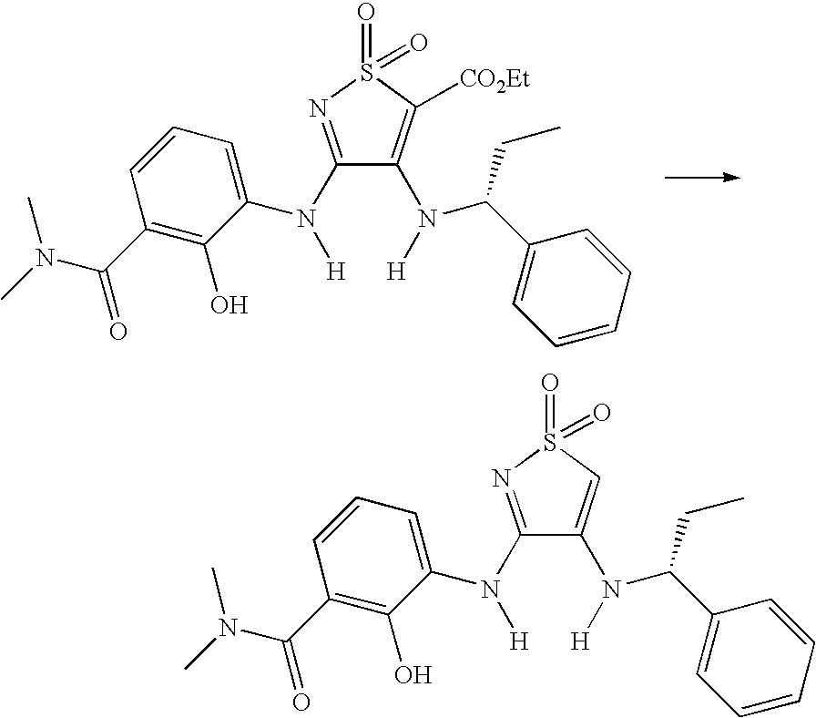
C1(N([H])C2=CC=CC(C(N(C)C)=O)=C2O)=NS(=O)(=O)C([CO2Et])=C1N([H])C(C1=CC=CC=C1)CC.C1(N([H])C2=CC=CC(C(N(C)C)=O)=C2O)=NS(=O)(=O)C=C1N([H])C(C1=CC=CC=C1)CC
